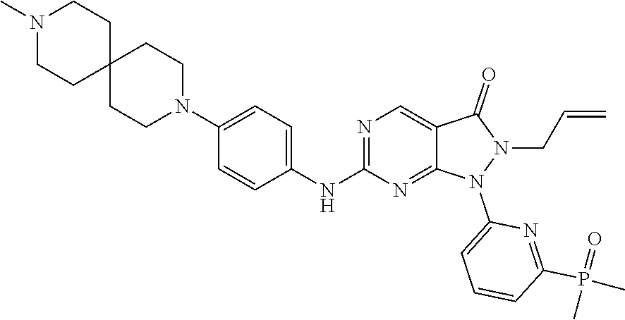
C1(NC2=NC=C3C(=N2)N(C2=CC=CC(P(C)(C)=O)=N2)N(CC=C)C3=O)=CC=C(N2CCC3(CC2)CCN(C)CC3)C=C1
